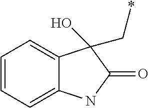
C1=CC=C2C(=C1)C(O)(C*)C(=O)N2
